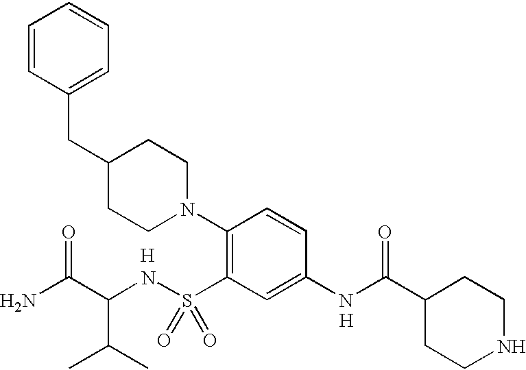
[H].NC(C(NS(C1=C(N2CCC(CC3=CC=CC=C3)CC2)C=CC(NC(C2CCNCC2)=O)=C1)(=O)=O)C(C)C)=O.[H]
